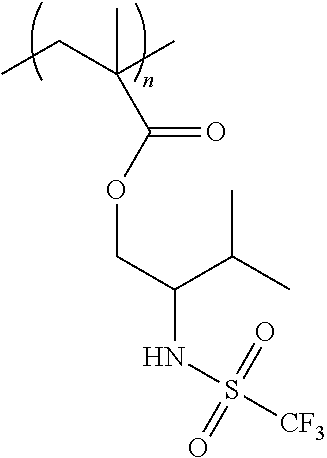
CCC(C)(C)C(=O)OCC(C(C)C)NS(=O)(=O)[CF3]
